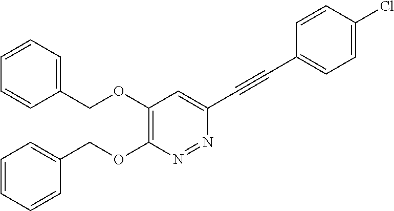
C1(OCC2=CC=CC=C2)=C(OCC2=CC=CC=C2)N=NC(C#CC2=CC=C(Cl)C=C2)=C1
